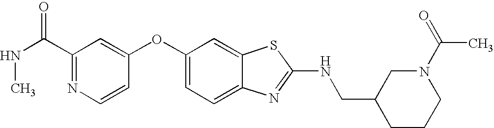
N1=C(C(NC)=O)C=C(OC2=CC=C3C(=C2)SC(NCC2CCCN(C(=O)C)C2)=N3)C=C1
